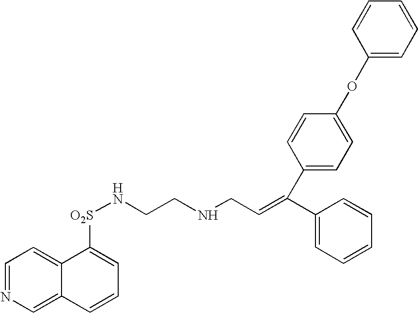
C1=NC=C2C(=C1)C([O2S]NCCNCC=C(C1=CC=CC=C1)C1=CC=C(OC3=CC=CC=C3)C=C1)=CC=C2
